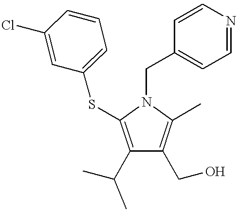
C1(C(C)C)=C(SC2=CC=CC(Cl)=C2)N(CC2=CC=NC=C2)C(C)=C1CO
